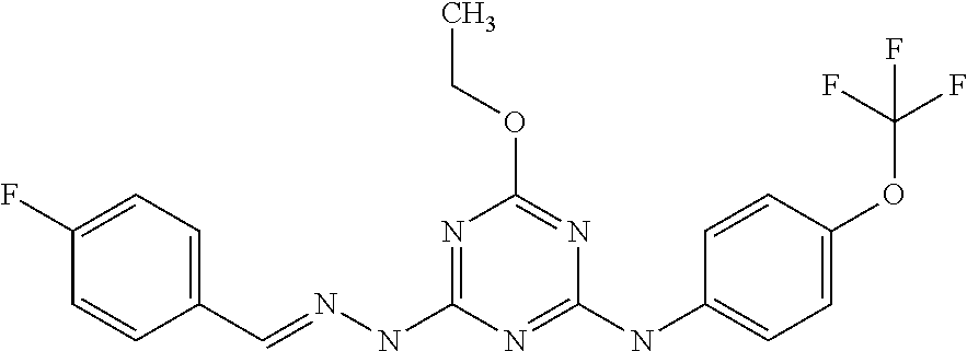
C1(F)=CC=C(C=NNC2=NC(OCC)=NC(NC3=CC=C(OC(F)(F)F)C=C3)=N2)C=C1
